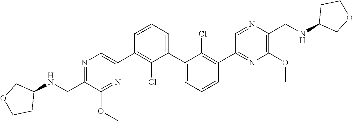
N1=C(CNC2COCC2)C(OC)=NC(C2=C(Cl)C(C3=CC=CC(C4=NC(OC)=C(CNC5COCC5)N=C4)=C3Cl)=CC=C2)=C1
